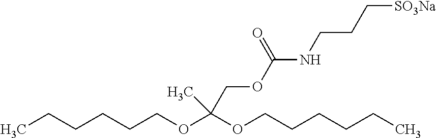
CCCCCCOC(OCCCCCC)(C)COC(NCCC[SO3Na])=O
